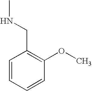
C1=CC=CC(OC)=C1CNC
